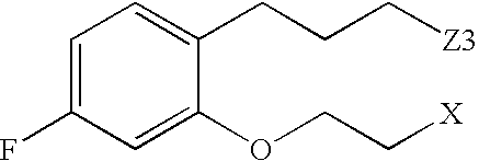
C1=C(F)C=C(OCC[X])C(CCC[Z3])=C1
